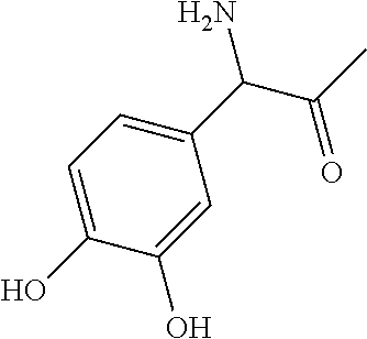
C1(C(N)C(=O)C)=CC=C(O)C(O)=C1
